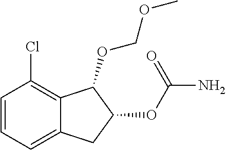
C1=CC=C2C(=C1Cl)C(OCOC)C(OC(N)=O)C2
